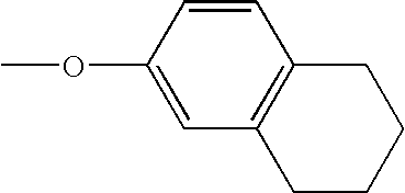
C1(OC)=CC2=C(C=C1)CCCC2
